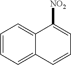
C1=CC=C2C(=C1)C([NO2])=CC=C2
